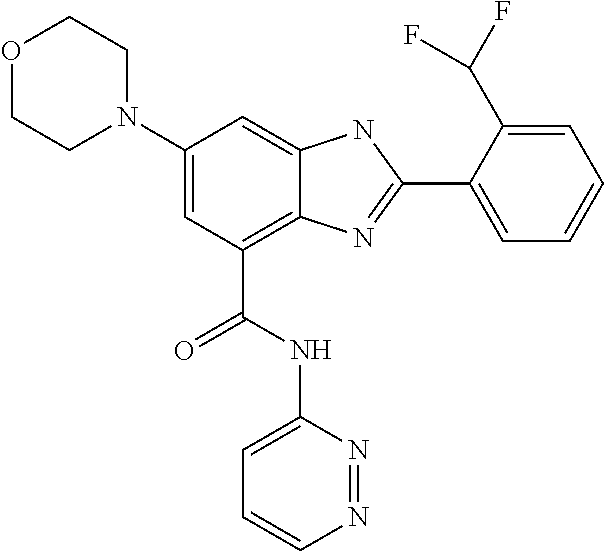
C1(N2CCOCC2)=CC(C(NC2=CC=CN=N2)=O)=C2C(=C1)NC(C1=CC=CC=C1C(F)F)=N2
